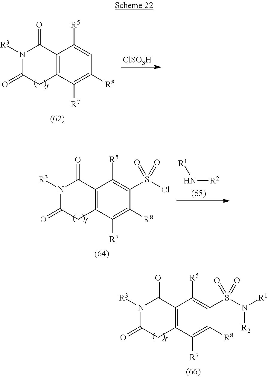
C12=C(C([R7])=C([R8])C=C1[R5])CC(=O)N([R3])C2=O.[ClSO3H].[R1]N[R2].C12=C(C([R7])=C([R8])C(S(Cl)(=O)=O)=C1[R5])CC(=O)N([R3])C2=O.C12=C(C([R7])=C([R8])C(S(N([R1])[R2])(=O)=O)=C1[R5])CC(=O)N([R3])C2=O
